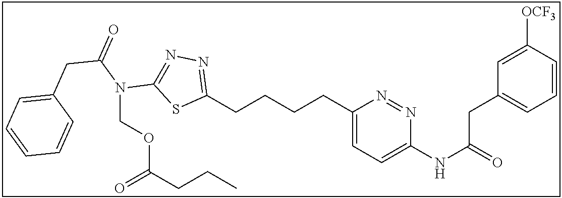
C1(CCCCC2=NN=C(N(C(=O)CC3=CC=CC=C3)COC(CCC)=O)S2)=CC=C(NC(=O)CC2=CC=CC([OCF3])=C2)N=N1
